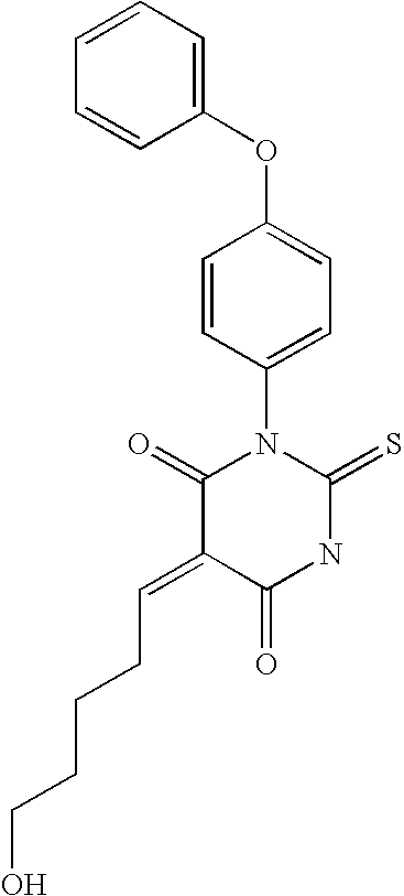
O=C1C(=CCCCCO)C(=O)N(C2=CC=C(OC3=CC=CC=C3)C=C2)C(=S)N1
